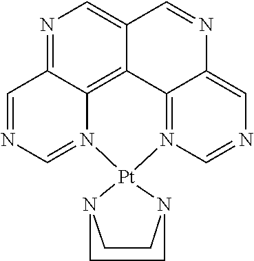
N1=C2C3=C4C(=C1)C=NC1=CN=CN(=C41)[Pt]1(N3=CN=C2)N2CCN1CC2
